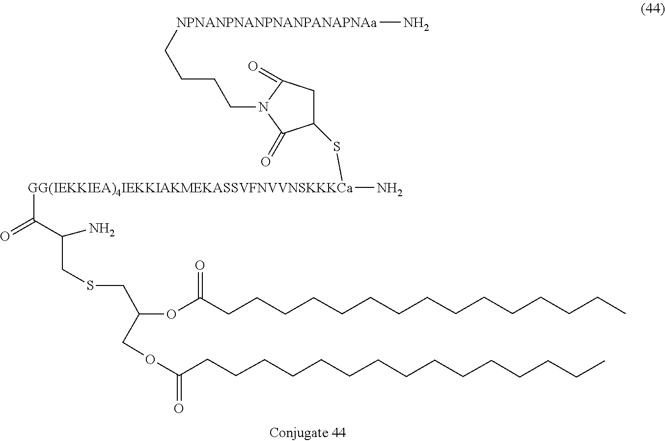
C(CCC)CCCCCCCCCCCC(OC(COC(=O)CCCCCCCCCCCCCCC)CSCC(C(=O)[GG(IEKKIEA)4IEKKIAKMEKASSVFNVVNSKKKCa](N)SC1CC(=O)N(CCCC[NPNANPNANPNANPANAPNAa]N)C1=O)N)=O
